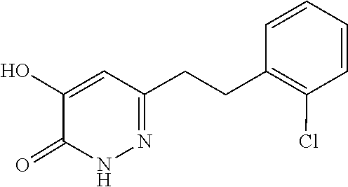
C1(=O)C(O)=CC(CCC2=C(Cl)C=CC=C2)=NN1
